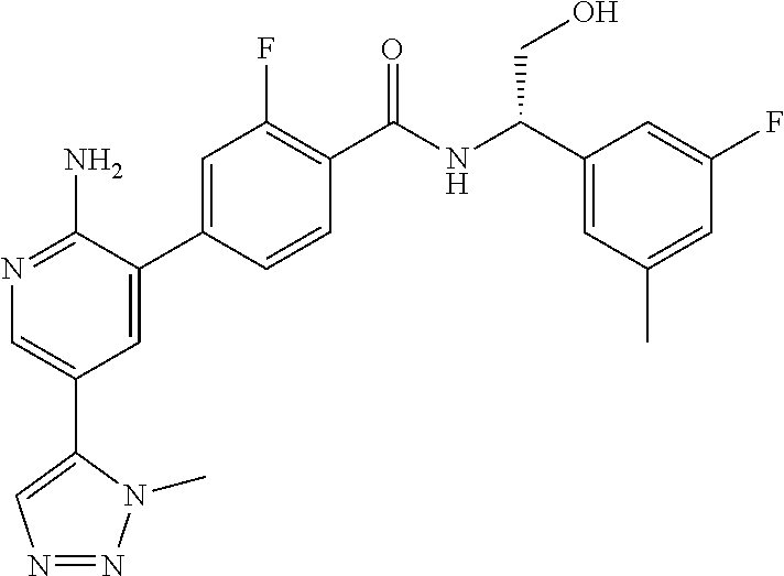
N1=C(N)C(C2=CC(F)=C(C(NC(C3=CC(C)=CC(F)=C3)CO)=O)C=C2)=CC(C2=CN=NN2C)=C1
